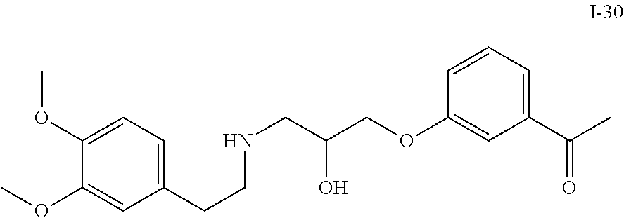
C1(CCNCC(O)COC2=CC(C(=O)C)=CC=C2)=CC=C(OC)C(OC)=C1
